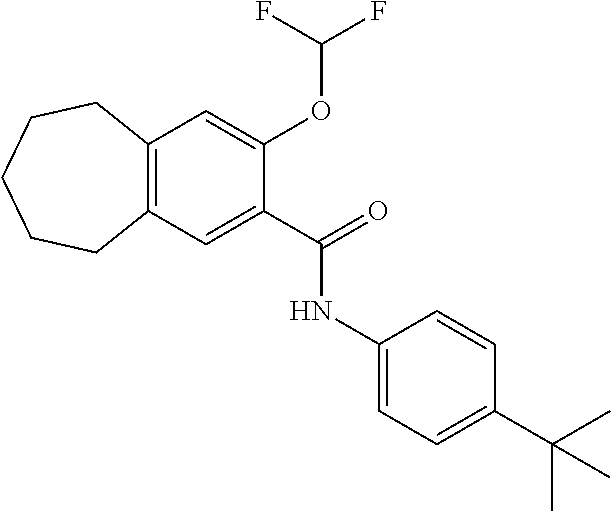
C12=C(C=C(C(=O)NC3=CC=C(C(C)(C)C)C=C3)C(OC(F)F)=C1)CCCCC2
